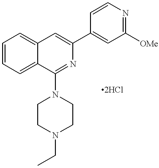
C1=CC=C2C(=C1)C=C(C1=CC([OMe])=NC=C1)N=C2N1CCN(CC)CC1
